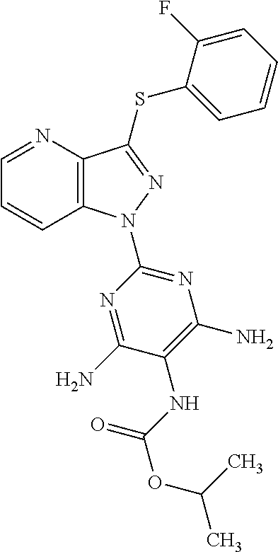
C1=NC2=C(C=C1)N(C1=NC(N)=C(NC(OC(C)C)=O)C(N)=N1)N=C2SC1=CC=CC=C1F
